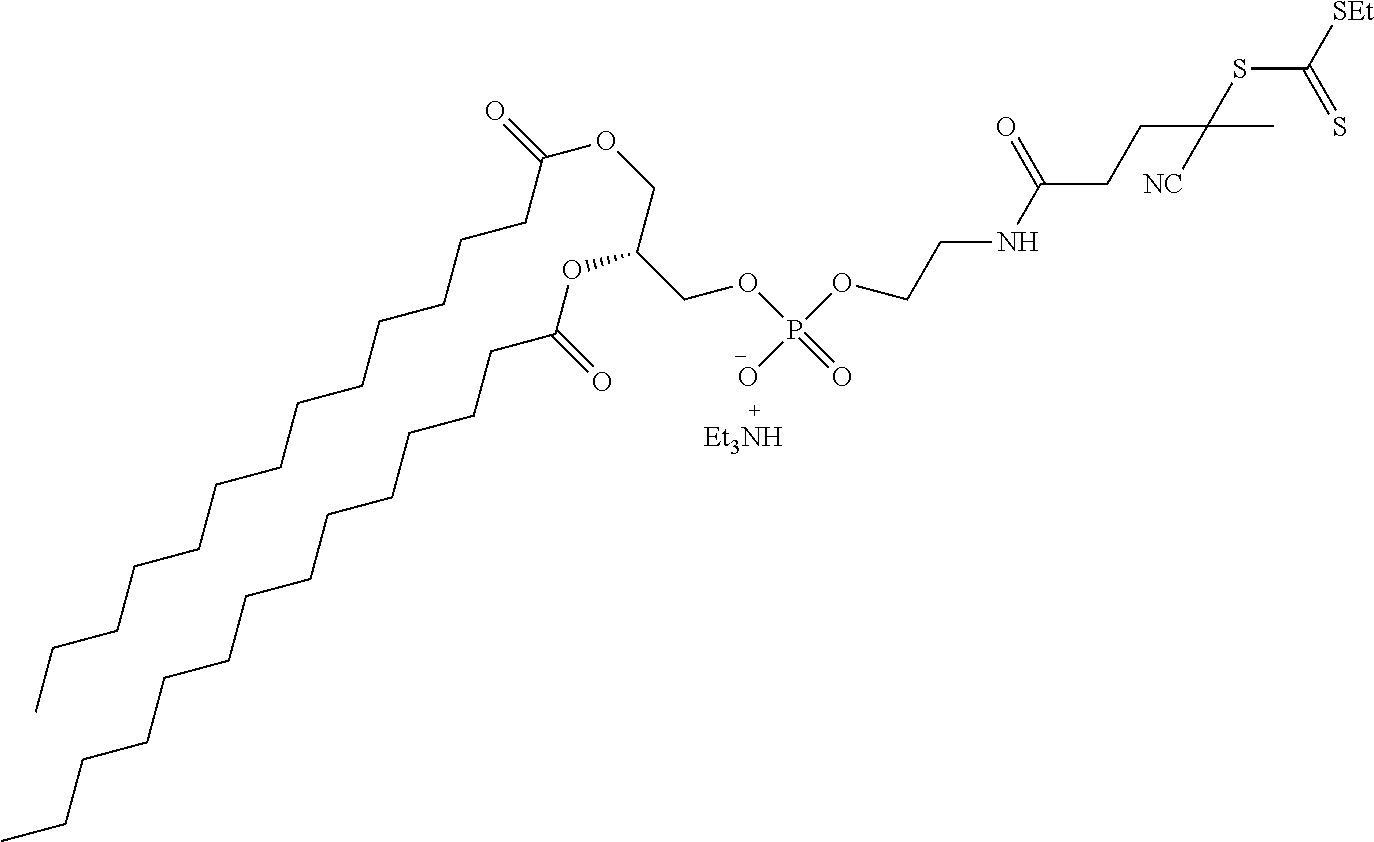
O(CCNC(CCC(SC([SEt])=S)(C)[NC])=O)P(O)(=O)OCC(COC(CCCCCCCCCCCCC)=O)OC(CCCCCCCCCCCCC)=O
